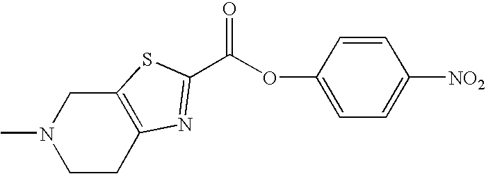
CN1CCC2=C(C1)SC(C(OC1=CC=C([NO2])C=C1)=O)=N2
